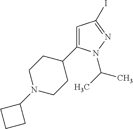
C1=C(C2CCN(C3CCC3)CC2)N(C(C)C)N=C1I
